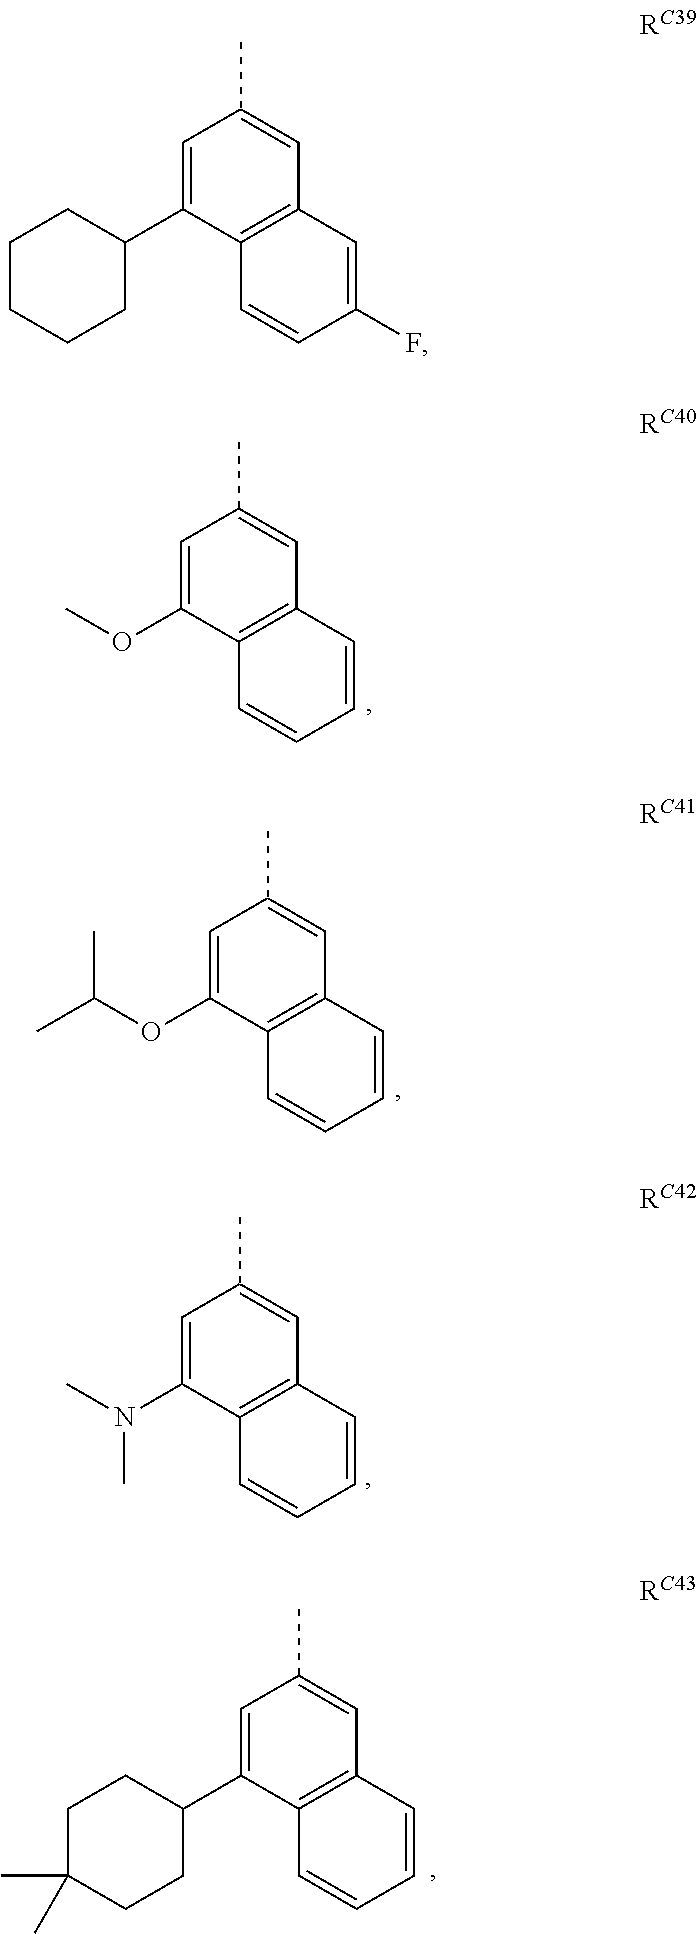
C1=C(C2CCCCC2)C2=C(C=C1C)C=C(F)C=C2.C1=C(OC)C2=C(C=C1C)C=CC=C2.C1=C(OC(C)C)C2=C(C=C1C)C=CC=C2.C1=C(N(C)C)C2=C(C=C1C)C=CC=C2.C1=C(C2CCC(C)(C)CC2)C2=C(C=C1C)C=CC=C2
